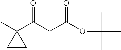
CC1(C(CC(OC(C)(C)C)=O)=O)CC1
